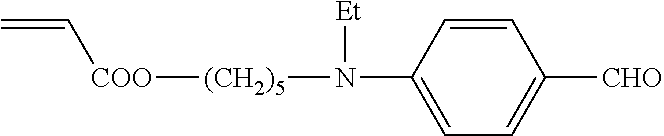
C1(N([Et])[(CH2)5][COO]C=C)=CC=C([CHO])C=C1
